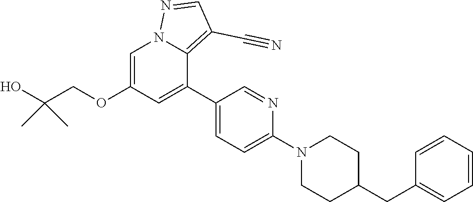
C1=C(OCC(O)(C)C)C=C(C2=CC=C(N3CCC(CC4=CC=CC=C4)CC3)N=C2)C2=C(C#N)C=NN12
